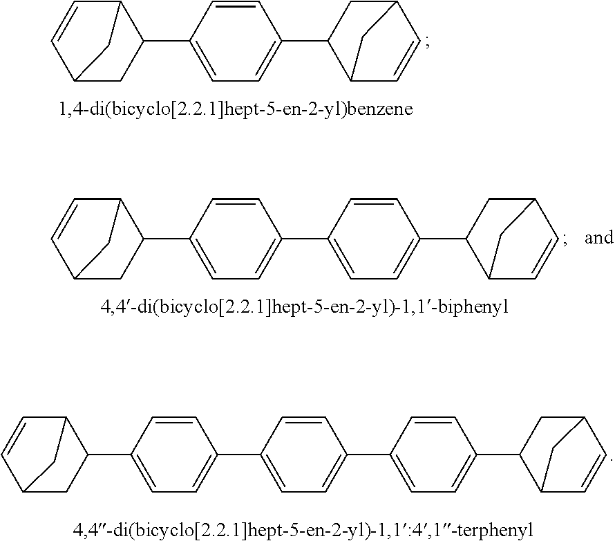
C12CC(C3=CC=C(C4C5C=CC(C4)C5)C=C3)C(C=C1)C2.C1=C(C2C3C=CC(C2)C3)C=CC(C2=CC=C(C3C4C=CC(C3)C4)C=C2)=C1.C1=C(C2=CC=C(C3=CC=C(C4C5C=CC(C4)C5)C=C3)C=C2)C=CC(C2C3C=CC(C2)C3)=C1
